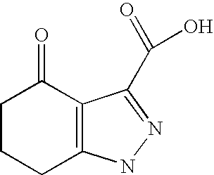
C1CCC2=C(C1=O)C(C(=O)O)=NN2
